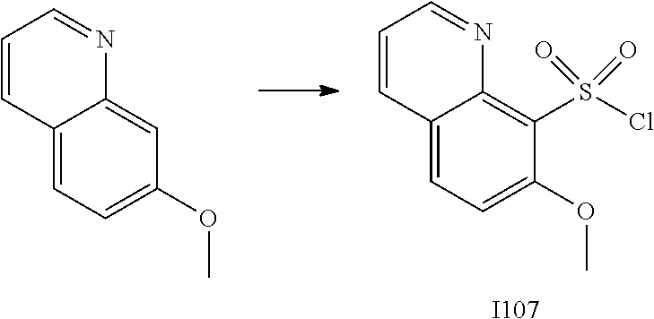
C12=CC=C(OC)C(S(Cl)(=O)=O)=C1N=CC=C2.[I107].C12=CC=C(OC)C=C1N=CC=C2
